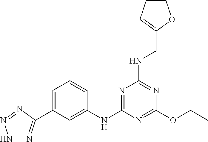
C1(OCC)=NC(NC2=CC(C3=NNN=N3)=CC=C2)=NC(NCC2=CC=CO2)=N1
